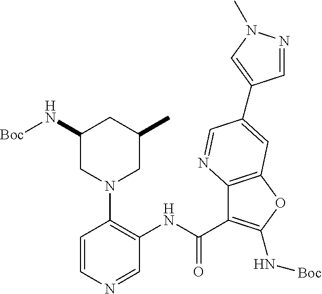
C1=CN=CC(NC(C2=C(N[Boc])OC3=C2N=CC(C2=CN(C)N=C2)=C3)=O)=C1N1CC(N[Boc])CC(C)C1
